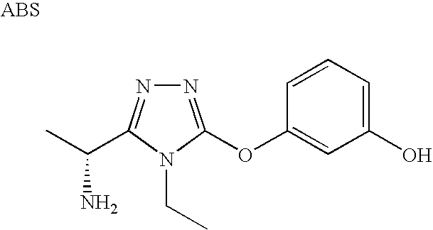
N1=C(OC2=CC(O)=CC=C2)N(CC)C(C(C)N)=N1
